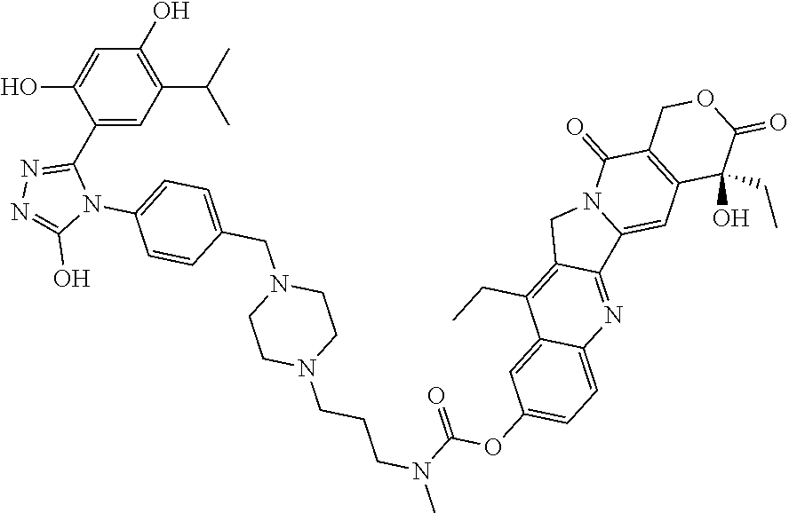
C1=C(O)C(C2=NN=C(O)N2C2=CC=C(CN3CCN(CCCN(C)C(=O)OC4=CC=C5C(=C4)C(CC)=C4C(=N5)C5=CC6=C(C(=O)N5C4)COC(=O)C6(O)CC)CC3)C=C2)=CC(C(C)C)=C1O
